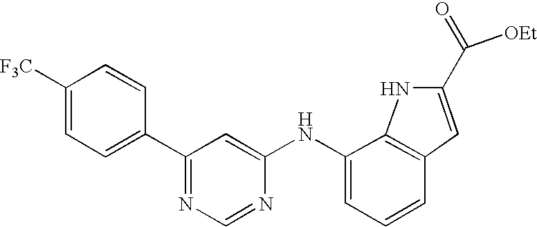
C1(NC2=CC(C3=CC=C([F3C])C=C3)=NC=N2)=CC=CC2=C1NC(C([OEt])=O)=C2
